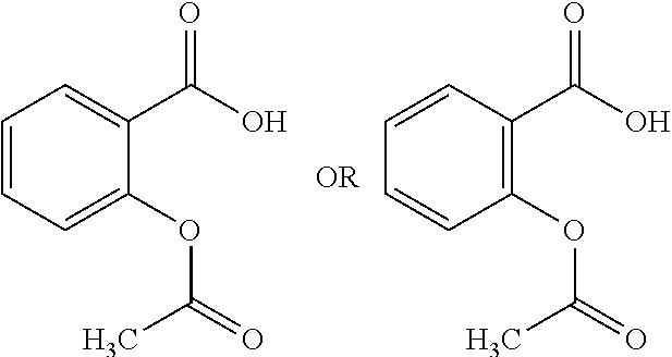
C1=CC=C(OC(=O)C)C(C(O)=O)=C1.C1=CC(C(O)=O)=C(OC(=O)C)C=C1
